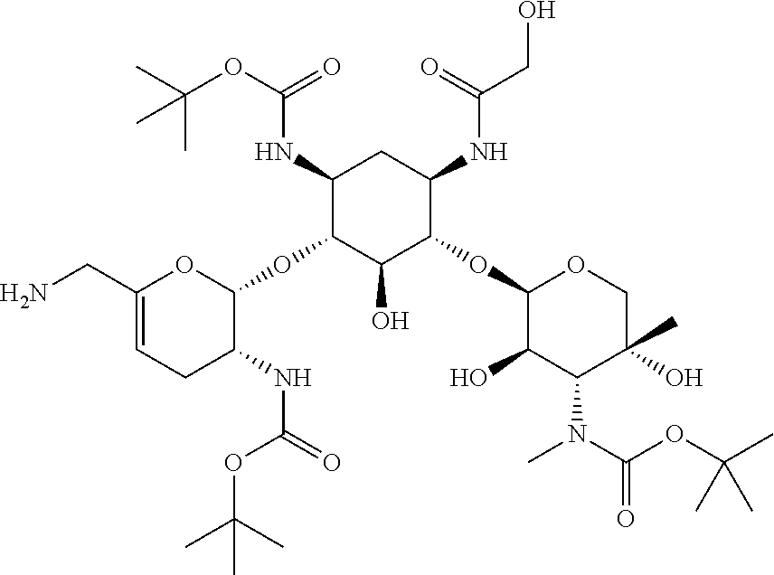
C1(NC(OC(C)(C)C)=O)C(OC2OC(CN)=CCC2NC(=O)OC(C)(C)C)C(O)C(OC2C(O)C(N(C)C(OC(C)(C)C)=O)C(O)(C)CO2)C(NC(CO)=O)C1
